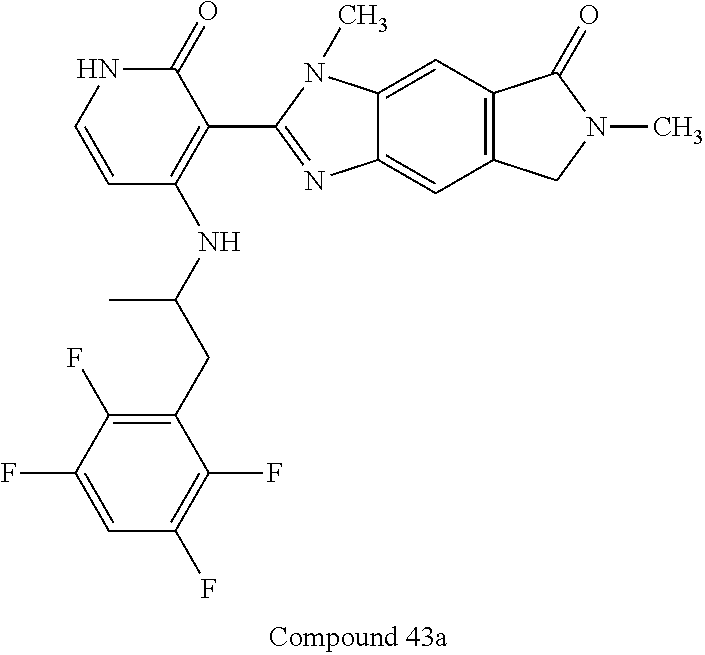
C12=C(C=C3C(=C1)N=C(C1=C(NC(CC4=C(F)C(F)=CC(F)=C4F)C)C=CNC1=O)N3C)C(=O)N(C)C2
